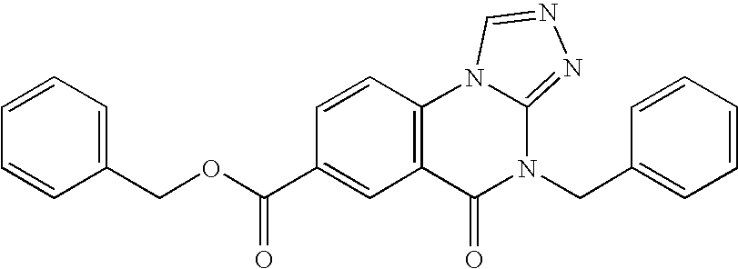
C1(COC(C2=CC3=C(C=C2)N2C(=NN=C2)N(CC2=CC=CC=C2)C3=O)=O)=CC=CC=C1
